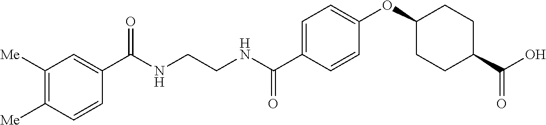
C(NCCNC(C1=CC=C(OC2CCC(C(=O)O)CC2)C=C1)=O)(=O)C1=CC([Me])=C([Me])C=C1
